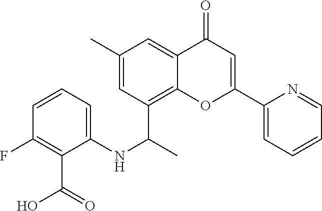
C12=C(C(C)NC3=CC=CC(F)=C3C(O)=O)C=C(C)C=C1C(=O)C=C(C1=CC=CC=N1)O2
